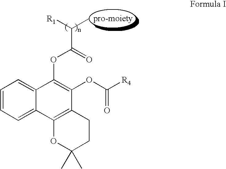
C1=CC=C2C(=C1)C(OC(C([R1])C)=O)=C(OC([R4])=O)C1=C2OC(C)(C)CC1
